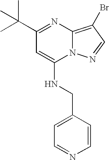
C(C)(C1=NC2=C(Br)C=NN2C(NCC2=CC=NC=C2)=C1)(C)C
